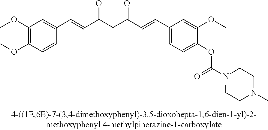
C1(OC)=C(OC)C=CC(C=CC(CC(C=CC2=CC=C(OC(N3CCN(C)CC3)=O)C(OC)=C2)=O)=O)=C1
